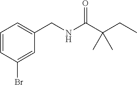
C1=CC(Br)=CC(CNC(C(CC)(C)C)=O)=C1
